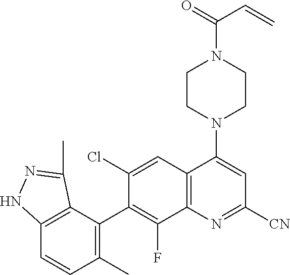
C12=C(C(C3=C(F)C4=C(C=C3Cl)C(N3CCN(C(=O)C=C)CC3)=CC([CN])=N4)=C(C)C=C1)C(C)=NN2
